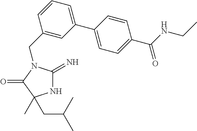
N1C(=N)N(CC2=CC(C3=CC=C(C(NCC)=O)C=C3)=CC=C2)C(=O)C1(CC(C)C)C
